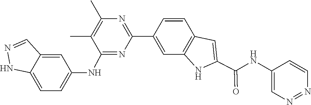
C1=CC2=C(C=C1C1=NC(C)=C(C)C(NC3=CC=C4C(=C3)C=NN4)=N1)NC(C(NC1=CN=NC=C1)=O)=C2
